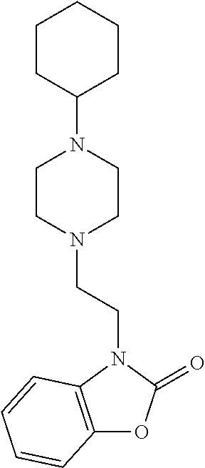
C12=C(N(CCN3CCN(C4CCCCC4)CC3)C(=O)O1)C=CC=C2
